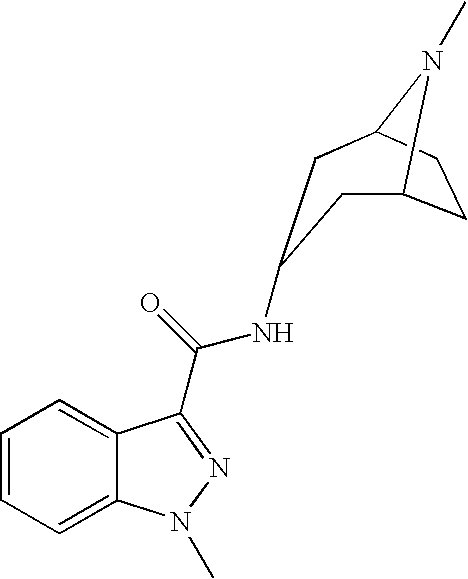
C1=CC=C2C(=C1)C(C(NC1CC3CCC(N3C)C1)=O)=NN2C
